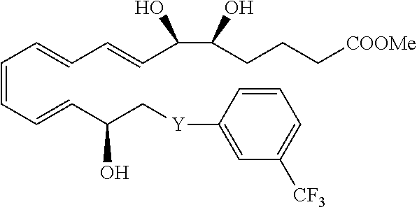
C(O)(CCC[COOMe])C(O)C=CC=CC=CC=CC(O)C[Y]C1=CC([CF3])=CC=C1
